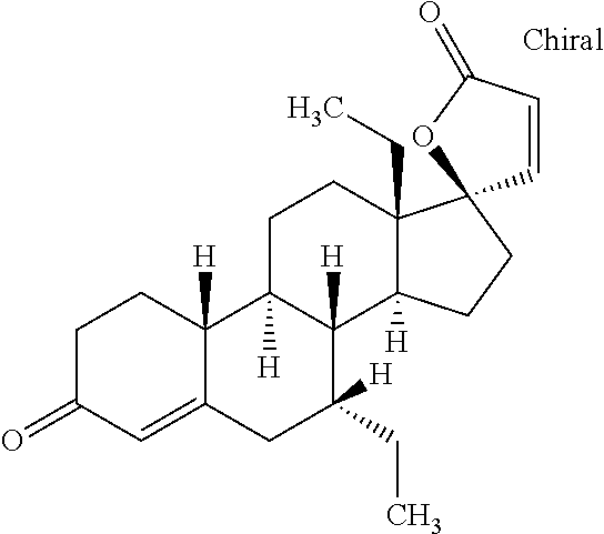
C1C(=O)C=C2C([H])(C1)C1([H])C([H])(C3([H])C(CC)(CC1)C1(CC3)C=CC(=O)O1)C([H])(CC)C2
